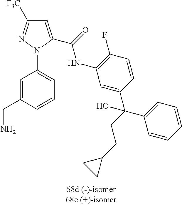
C1=C(CN)C=CC=C1N1C(C(NC2=C(F)C=CC(C(C3=CC=CC=C3)(CCC3CC3)O)=C2)=O)=CC([F3C])=N1
